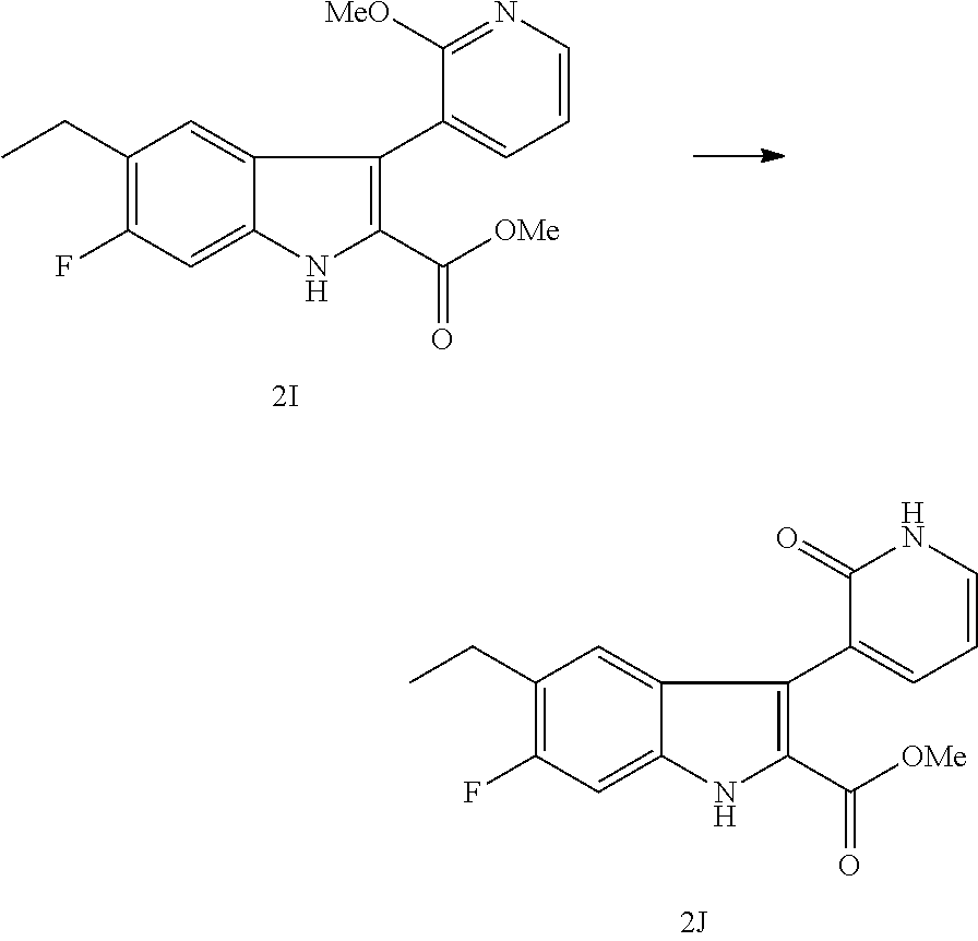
C1(CC)=C(F)C=C2C(=C1)C(C1=CC=CN=C1[MeO])=C(C(=O)[OMe])N2.C1(CC)=C(F)C=C2C(=C1)C(C1=CC=CNC1=O)=C(C(=O)[OMe])N2
